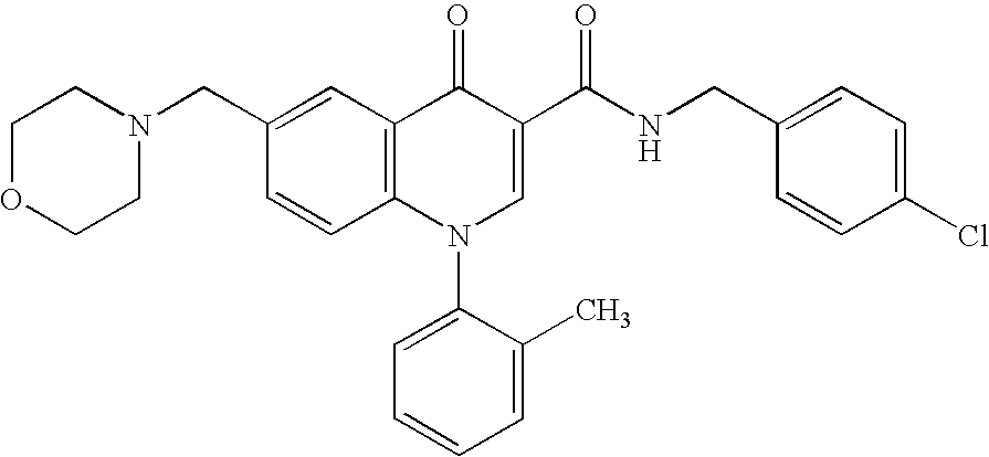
C1OCCN(CC2=CC3=C(C=C2)N(C2=CC=CC=C2C)C=C(C(NCC2=CC=C(Cl)C=C2)=O)C3=O)C1
